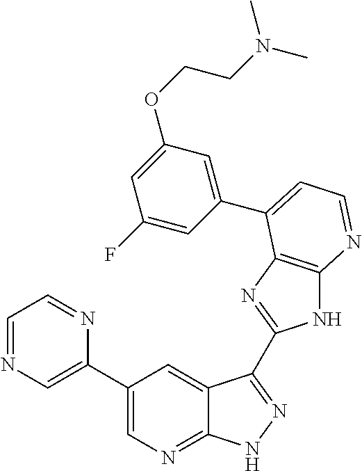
C1(C2=CN=CC=N2)=CN=C2C(=C1)C(C1=NC3=C(N1)N=CC=C3C1=CC(OCCN(C)C)=CC(F)=C1)=NN2
